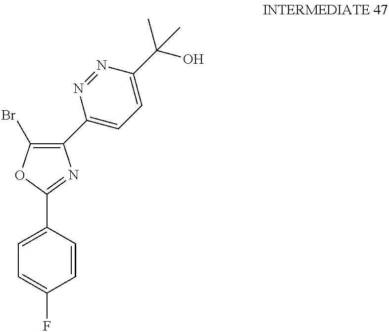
C1(C2=C(Br)OC(C3=CC=C(F)C=C3)=N2)=CC=C(C(C)(O)C)N=N1
